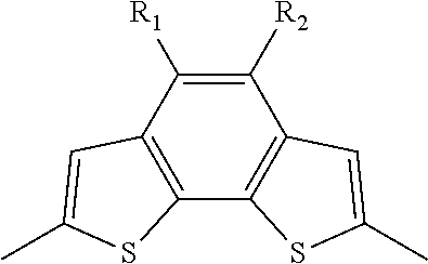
C1([R1])=C([R2])C2=C(C3=C1C=C(C)S3)SC(C)=C2
